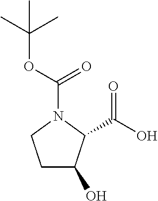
C1C(O)C(C(O)=O)N(C(OC(C)(C)C)=O)C1
